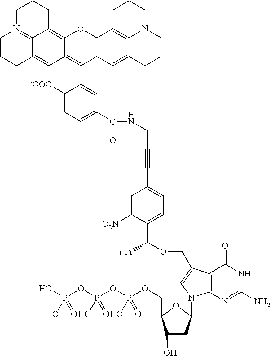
C1(O)CC(N2C3=C(C(COC([i-Pr])C4=CC=C(C#CCNC(C5=CC=C([-OOC])C(C6=C7C(=C8C9=[N+](CCCC9=C7)CCC8)OC7=C6C=C6C8=C7CCCN8CCC6)=C5)=O)C=C4[O2N])=C2)C(=O)NC([NH2])=N3)OC1COP(OP(OP(O)(=O)O)(=O)O)(=O)O
